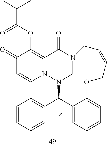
N12CN(C(C3=CC=CC=C3)C3=CC=CC=C3OCC=CC1)N1C=CC(=O)C(OC(=O)C(C)C)=C1C2=O.[R]
